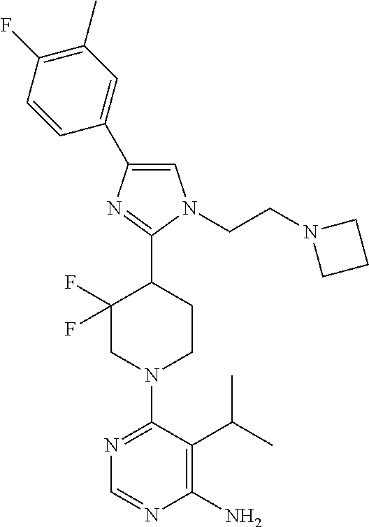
C1(F)=C(C)C=C(C2=CN(CCN3CCC3)C(C3C(F)(F)CN(C4=NC=NC(N)=C4C(C)C)CC3)=N2)C=C1
